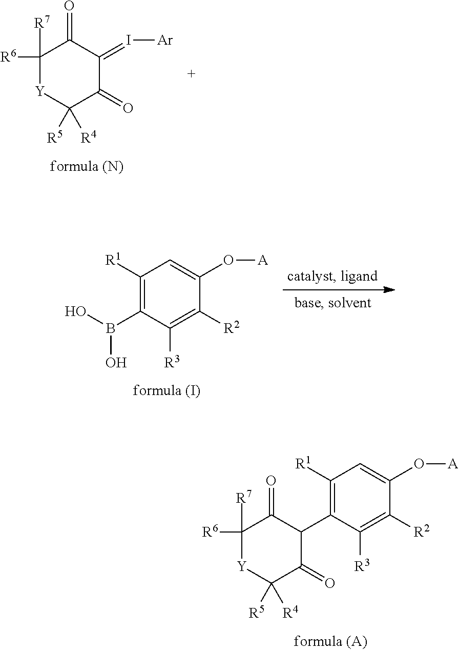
C1([R1])=C(C2C(=O)C([R6])([R7])[Y]C([R5])([R4])C2=O)C([R3])=C([R2])C(O[A])=C1.C1([R6])([R7])C(=O)C(=I[Ar])C(=O)C([R5])([R4])[Y]1.C1([R1])=C(B(O)O)C([R3])=C([R2])C(O[A])=C1
